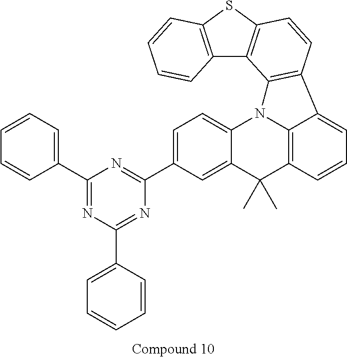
C12=C(SC3=C1C1=C(C=C3)C3=CC=CC4=C3N1C1=CC=C(C3=NC(C5=CC=CC=C5)=NC(C5=CC=CC=C5)=N3)C=C1C4(C)C)C=CC=C2
